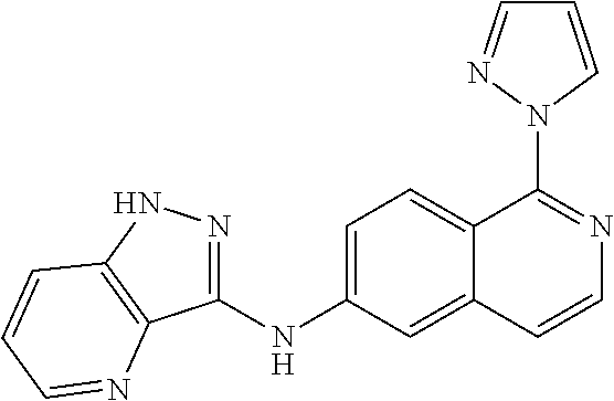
C1=C(NC2=NNC3=C2N=CC=C3)C=C2C(=C1)C(N1C=CC=N1)=NC=C2
